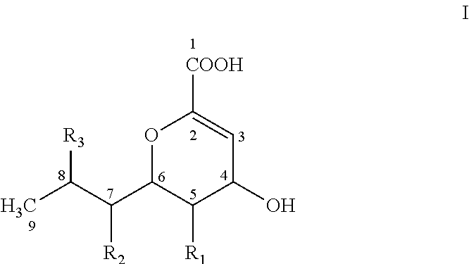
O1C(C(C(C)[R3])[R2])C([R1])C(O)C=C1[COOH]
